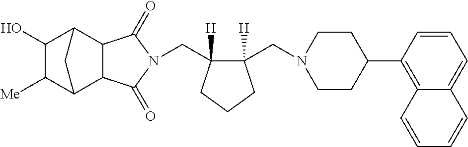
C(C1([H])C(CN2CCC(C3=C4C(=CC=C3)C=CC=C4)CC2)([H])CCC1)N1C(=O)C2C3C([Me])C(O)C(C2C1=O)C3
